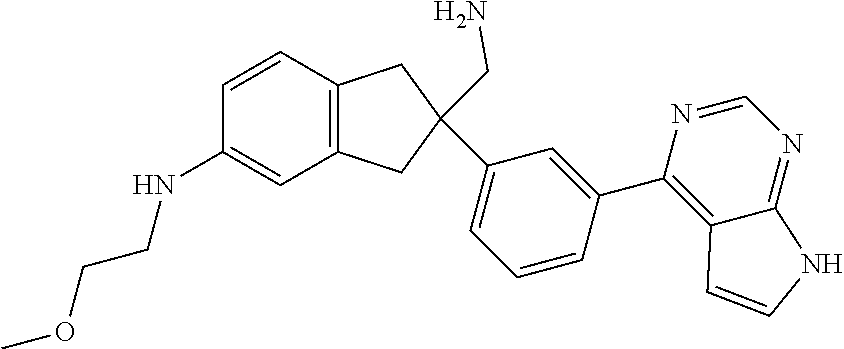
C1=CC2=C(C=C1NCCOC)CC(CN)(C1=CC=CC(C3=C4C(=NC=N3)NC=C4)=C1)C2
